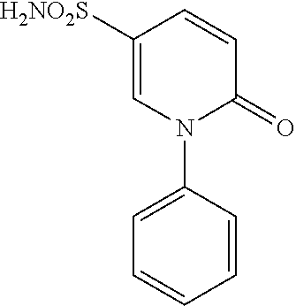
C1=CC(N2C(=O)C=CC([H2NO2S])=C2)=CC=C1
